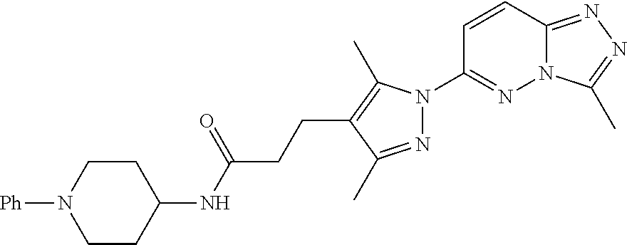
N12C(=NN=C1C)C=CC(N1N=C(C)C(CCC(NC3CCN([Ph])CC3)=O)=C1C)=N2
